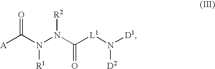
[A]C(N(N(C([L1]N([D1])[D2])=O)[R2])[R1])=O
